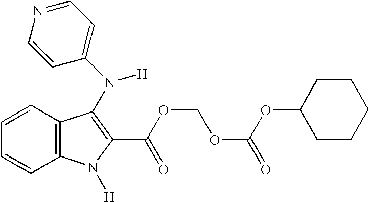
C1=CC2=C(C=C1)C(N(C1=CC=NC=C1)[H])=C(C(OCOC(OC1CCCCC1)=O)=O)N2[H]
